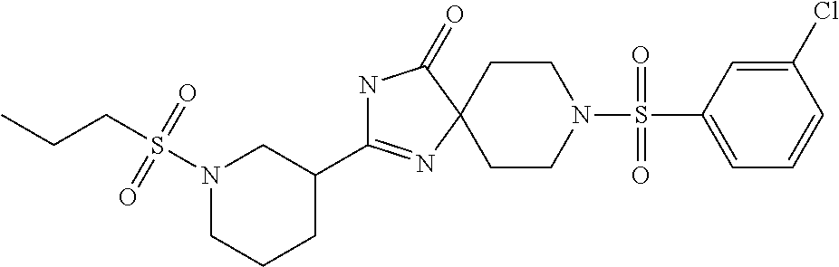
N1C(C2CN(S(CCC)(=O)=O)CCC2)=NC2(C1=O)CCN(S(C1=CC=CC(Cl)=C1)(=O)=O)CC2
